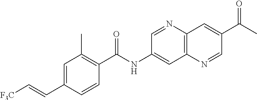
C1=CC(C(NC2=CC3=C(N=C2)C=C(C(C)=O)C=N3)=O)=C(C)C=C1C=C[F3C]
